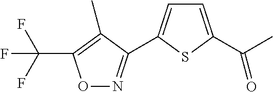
C1=C(C(C)=O)SC(C2=NOC(C(F)(F)F)=C2C)=C1
